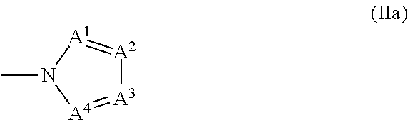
[A3]1=[A4]N(C)[A1]=[A2]1
